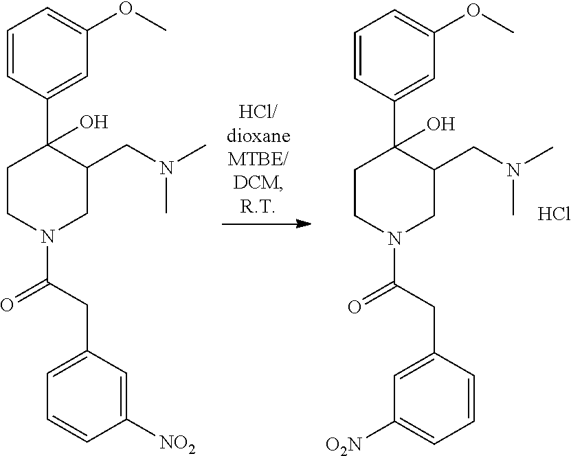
C1=CC(C2(O)CCN(C(CC3=CC([O2N])=CC=C3)=O)CC2CN(C)C)=CC(OC)=C1.Cl.C1=CC(C2(O)CCN(C(CC3=CC=CC([NO2])=C3)=O)CC2CN(C)C)=CC(OC)=C1
